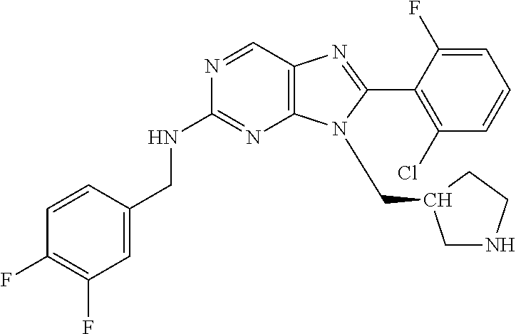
C1=C(CNC2=NC3=C(C=N2)N=C(C2=C(Cl)C=CC=C2F)N3CC2CNCC2)C=CC(F)=C1F
